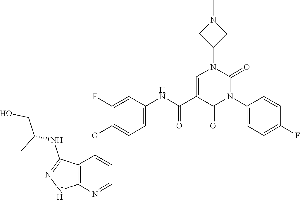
C1C(N2C=C(C(=O)NC3=CC=C(OC4=CC=NC5=C4C(NC(CO)C)=NN5)C(F)=C3)C(=O)N(C3=CC=C(F)C=C3)C2=O)CN1C
